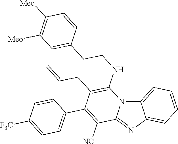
C12=CC=CC=C1N=C1N2C(NCCC2=CC([Meo])=C([Meo])C=C2)=C(CC=C)C(C2=CC=C([F3C])C=C2)=C1[NC]
